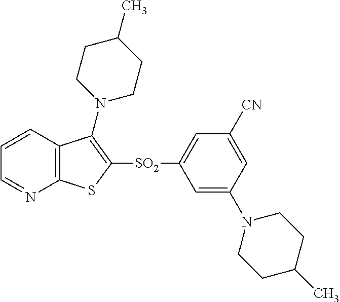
C1=CC2=C(N=C1)SC([SO2]C1=CC([CN])=CC(N3CCC(C)CC3)=C1)=C2N1CCC(C)CC1
